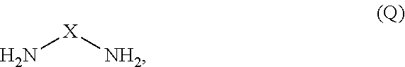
N[X][NH2]
